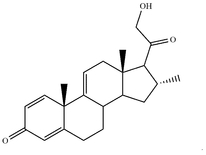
C1=CC2(C)C(=CC1=O)CCC1C2=CCC2(C)C1CC(C)C2C(CO)=O
